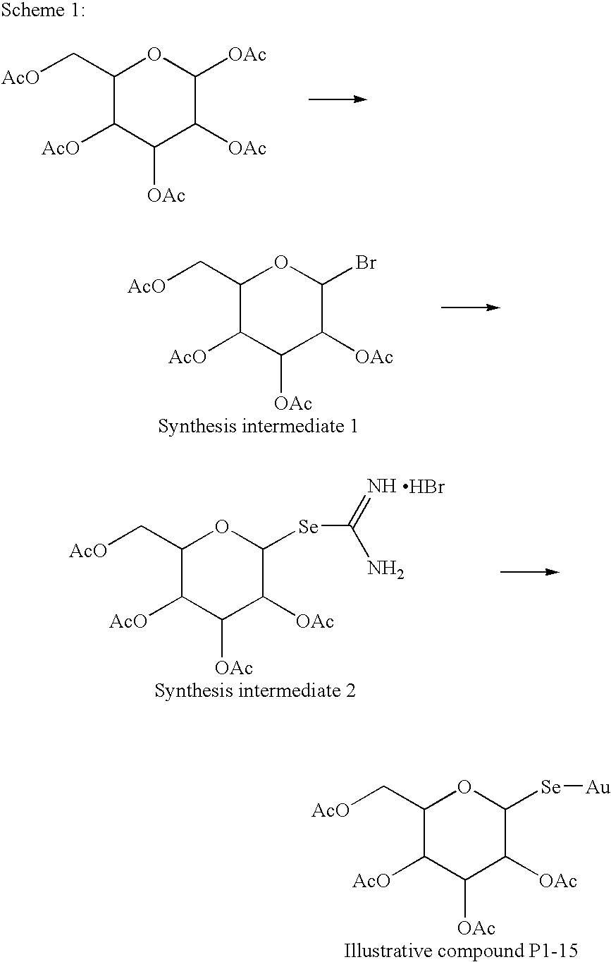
[AcO]CC1C([AcO])C([OAc])C([OAc])C([OAc])O1.[AcO]CC1C([AcO])C([OAc])C([OAc])C(Br)O1.[AcO]CC1C([AcO])C([OAc])C([OAc])C([Se]C(=N)N)O1.Br.[AcO]CC1C([AcO])C([OAc])C([OAc])C([Se][Au])O1
